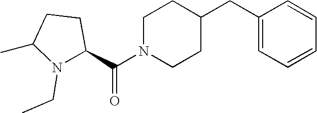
C(N1CCC(CC2=CC=CC=C2)CC1)(=O)C1CCC(C)N1CC
